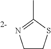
C1CSC(C)=N1
